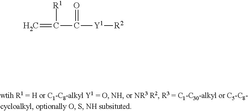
C=C([R1])C(=O)[Y1][R2]
